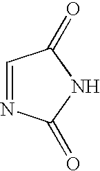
N1=CC(=O)NC1=O
